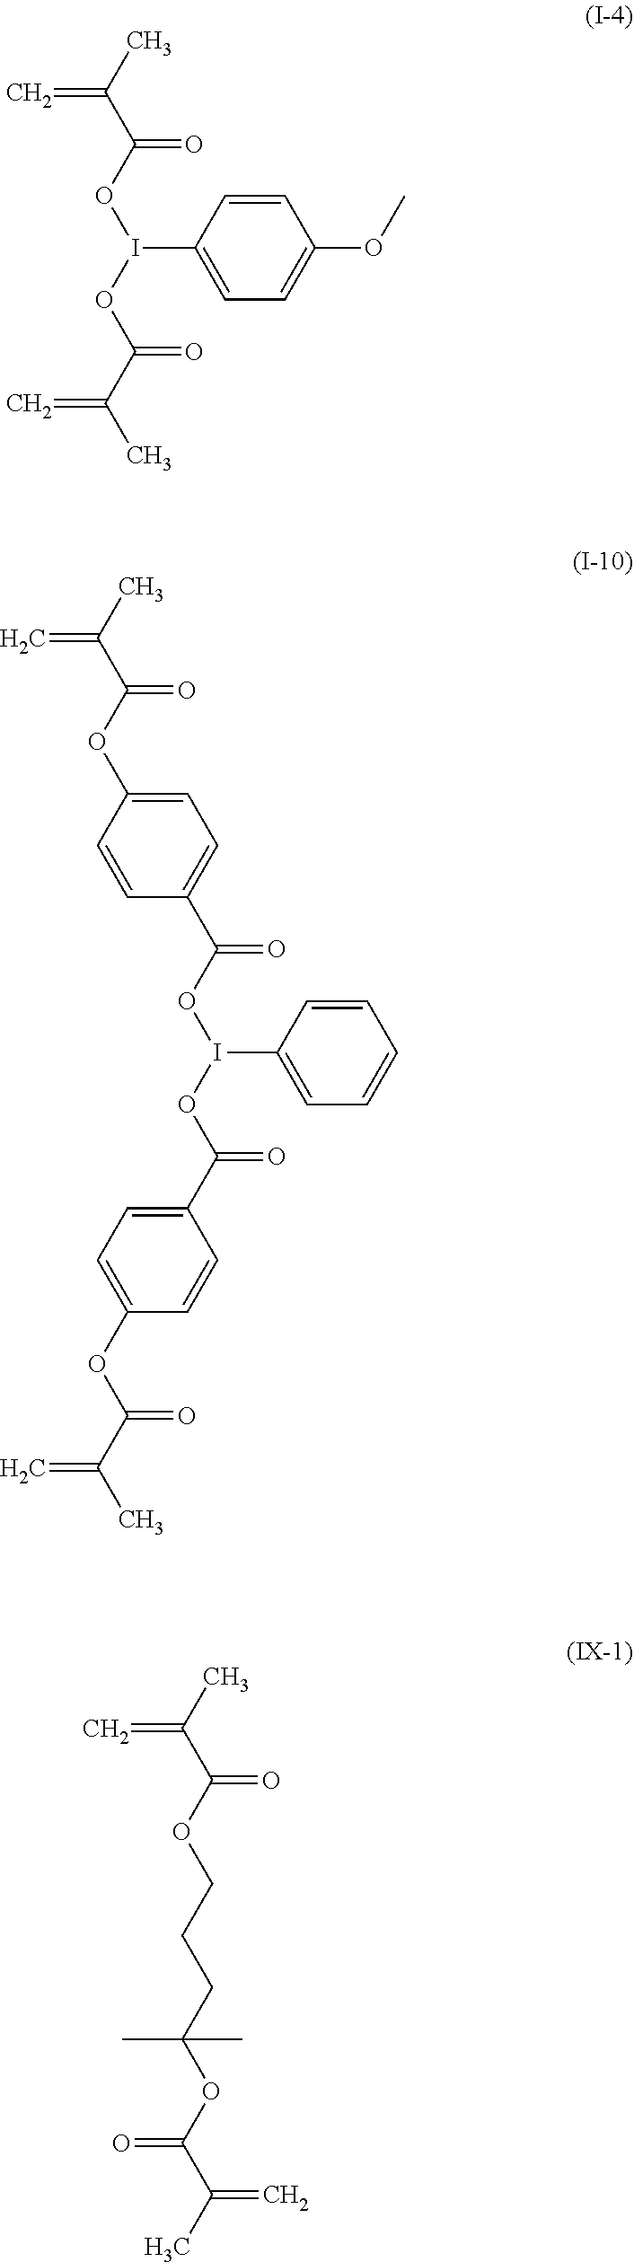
C=C(C)C(=O)OI(OC(C(=C)C)=O)C1=CC=C(OC)C=C1.C=C(C)C(=O)OC1=CC=C(C(OI(OC(C2=CC=C(OC(=O)C(=C)C)C=C2)=O)C2=CC=CC=C2)=O)C=C1.C=C(C)C(=O)OCCCC(C)(C)OC(=O)C(C)=C
